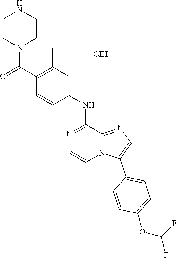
C1CN(C(C2=C(C)C=C(NC3=NC=CN4C3=NC=C4C3=CC=C(OC(F)F)C=C3)C=C2)=O)CCN1.[CIH]
